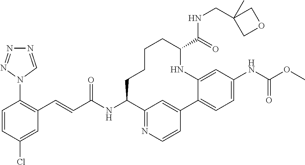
C(C(NC1C2=NC=CC(=C2)C2=CC=C(NC(OC)=O)C=C2NC(C(NCC2(C)COC2)=O)CCCC1)=O)=CC1=C(N2C=NN=N2)C=CC(Cl)=C1
